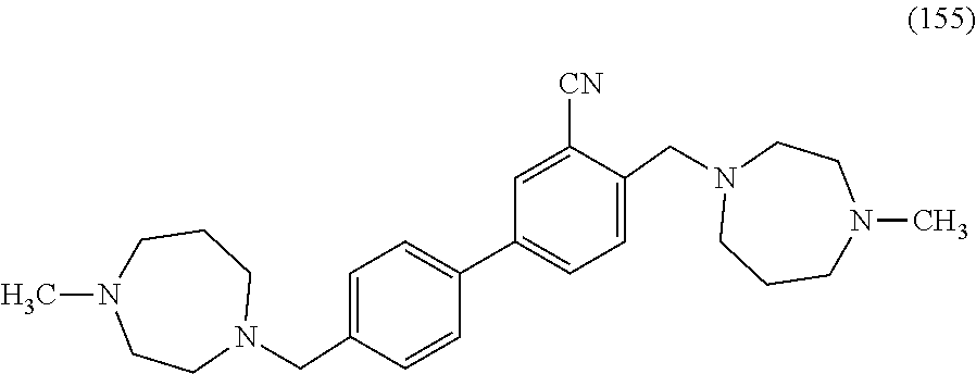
C1=C(CN2CCCN(C)CC2)C=CC(C2=CC=C(CN3CCCN(C)CC3)C([CN])=C2)=C1
